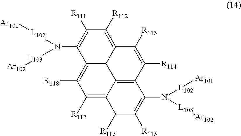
C12=C([R118])C([R117])=C3C4=C(C([R114])=C([R113])C(=C([R112])C([R111])=C1N([L102][Ar101])[L103][Ar102])C24)C(N([L103][Ar102])[L102][Ar101])=C([R115])C3[R116]
